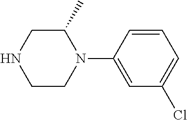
C1C(C)N(C2=CC(Cl)=CC=C2)CCN1
